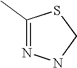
C1(C)=NNCS1
